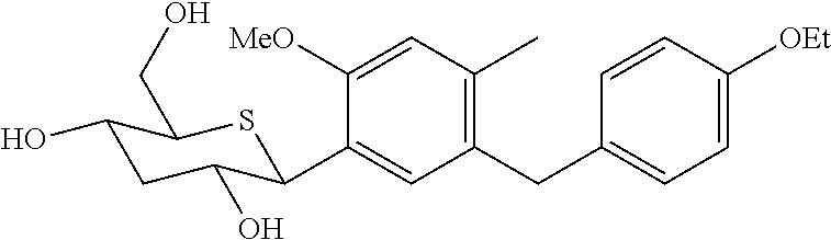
C1(CC2=CC=C([OEt])C=C2)=C(C)C=C([MeO])C(C2C(O)CC(O)C(CO)S2)=C1
